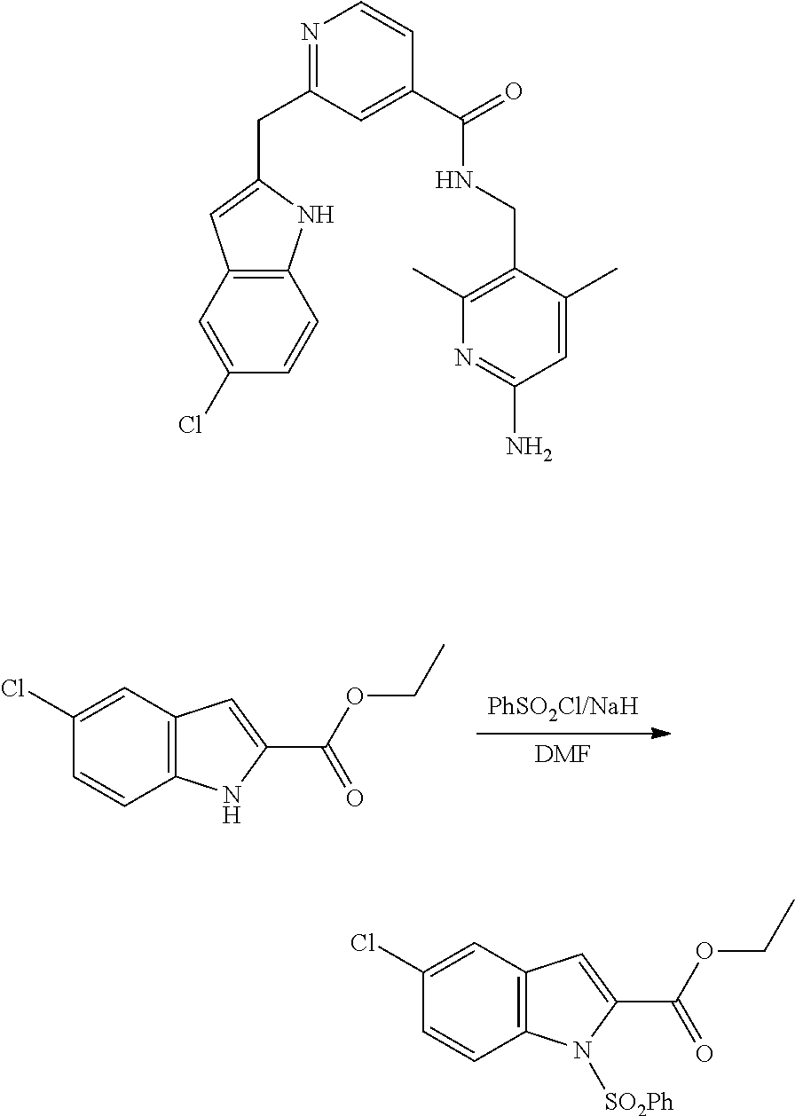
[PhSO2Cl/NaH].[DMF].C1=CC2=C(C=C1Cl)C=C(C(OCC)=O)N2.C12=C(NC(CC3=NC=CC(C(=O)NCC4=C(C)N=C(N)C=C4C)=C3)=C1)C=CC(Cl)=C2.C1=CC2=C(C=C1Cl)C=C(C(OCC)=O)N2[SO2Ph]
